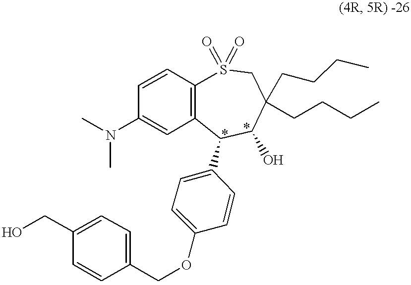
C1(N(C)C)=CC2=C(C=C1)S(=O)(=O)CC(CCCC)(CCCC)C(O)C2C1=CC=C(OCC2=CC=C(CO)C=C2)C=C1
